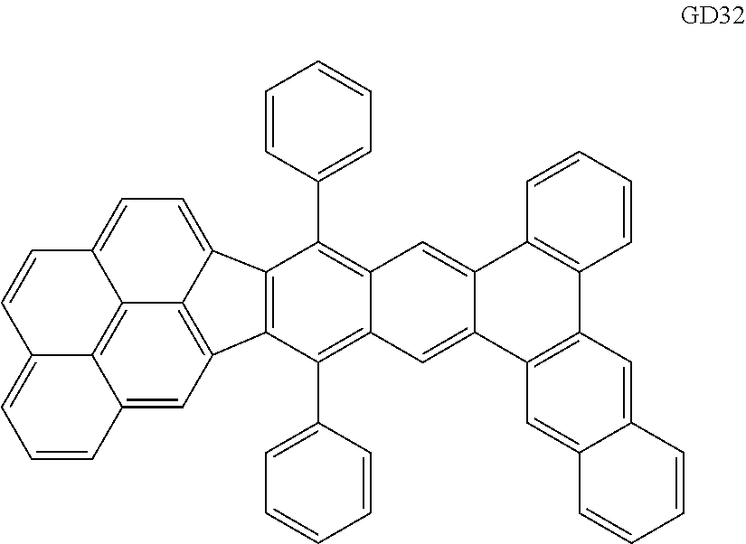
C12=C(C(C3=CC=CC=C3)=C3C(=C1C1=CC=CC=C1)C=C1C(=C3)C3=C(C4=C1C=CC=C4)C=C1C(=C3)C=CC=C1)C1=C3C2=CC=C2C3=C3C(=C1)C=CC=C3C=C2
